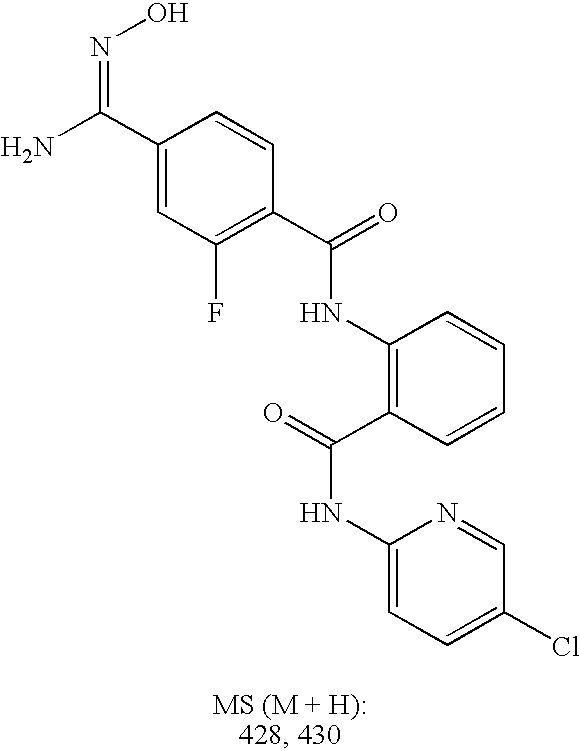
C1(C(N)=NO)=CC(F)=C(C(=O)NC2=C(C(=O)NC3=CC=C(Cl)C=N3)C=CC=C2)C=C1
